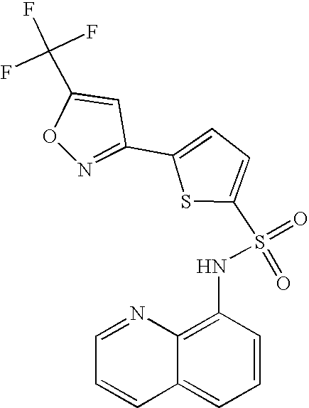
C1=NC2=C(NS(=O)(=O)C3=CC=C(C4=NOC(C(F)(F)F)=C4)S3)C=CC=C2C=C1
